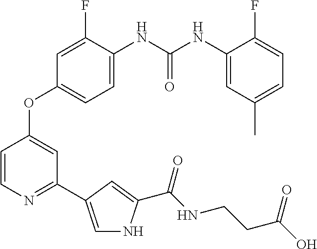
C1=C(NC(NC2=CC(C)=CC=C2F)=O)C(F)=CC(OC2=CC(C3=CNC(C(NCCC(O)=O)=O)=C3)=NC=C2)=C1
